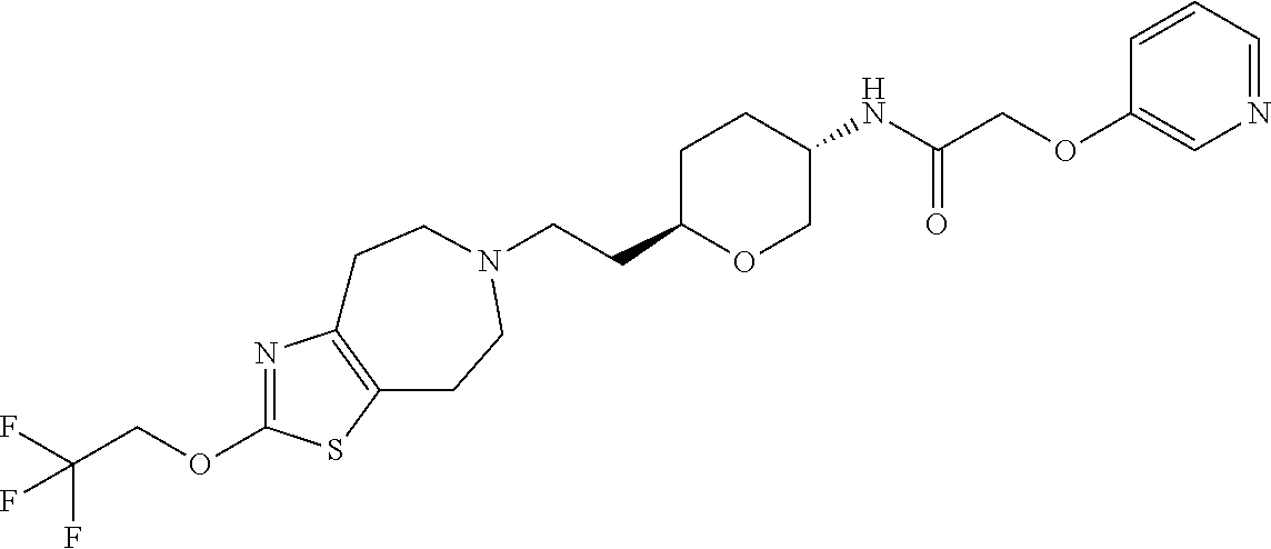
C(CC1OCC(NC(COC2=CN=CC=C2)=O)CC1)N1CCC2=C(N=C(OCC(F)(F)F)S2)CC1
